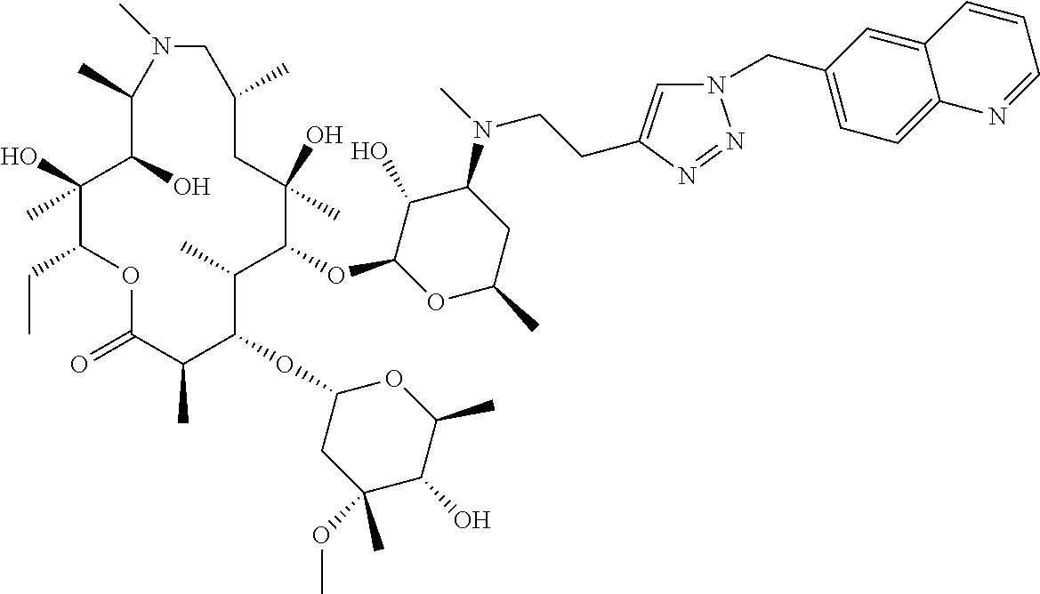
C1(O)C(OC2C(C)C(OC3CC(OC)(C)C(O)C(C)O3)C(C)C(=O)OC(CC)C(O)(C)C(O)C(C)N(C)CC(C)CC2(O)C)OC(C)CC1N(C)CCC1=CN(CC2=CC=C3C(=C2)C=CC=N3)N=N1
